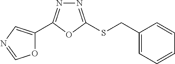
O1C(C2=NN=C(SCC3=CC=CC=C3)O2)=CN=C1
